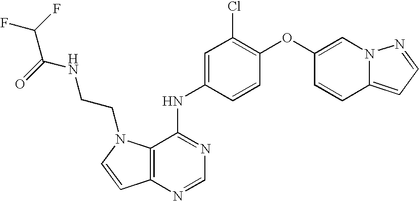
C12=C(N=CN=C1NC1=CC(Cl)=C(OC3=CN4C(=CC=N4)C=C3)C=C1)C=CN2CCNC(C(F)F)=O
